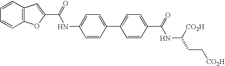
C1(C(=O)NC2=CC=C(C3=CC=C(C(NC([CO2H])CC[CO2H])=O)C=C3)C=C2)=CC2=C(O1)C=CC=C2
